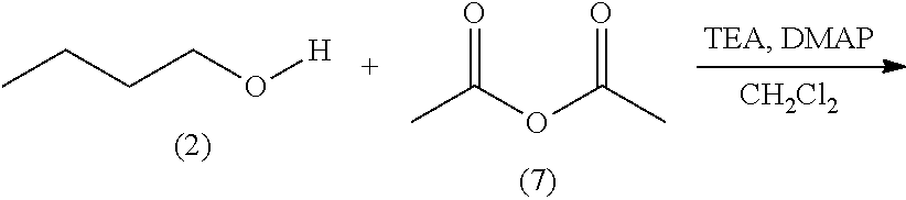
[CH2Cl2].CCCCO[H].CC(OC(=O)C)=O
